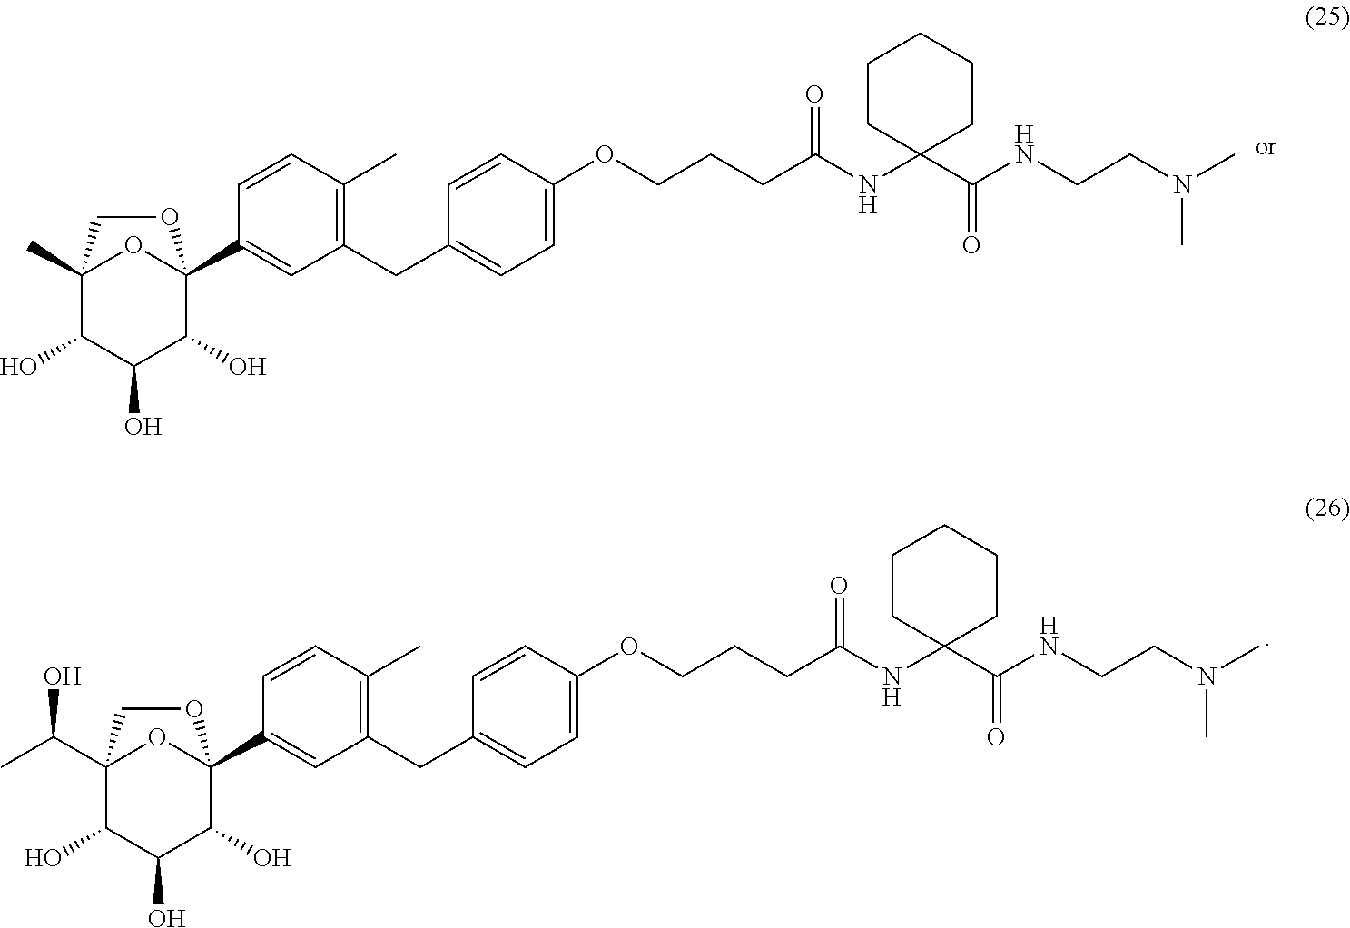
C12(C)C(O)C(O)C(O)C(C3=CC(CC4=CC=C(OCCCC(NC5(C(NCCN(C)C)=O)CCCCC5)=O)C=C4)=C(C)C=C3)(O1)OC2.C12(C(O)C)C(O)C(O)C(O)C(C3=CC(CC4=CC=C(OCCCC(NC5(C(NCCN(C)C)=O)CCCCC5)=O)C=C4)=C(C)C=C3)(O1)OC2
